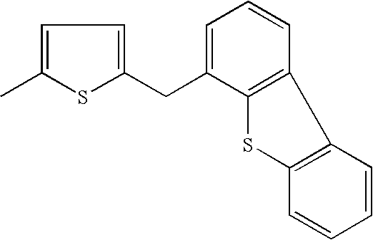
C1=C(C)SC(CC2=CC=CC3=C2SC2=C3C=CC=C2)=C1
